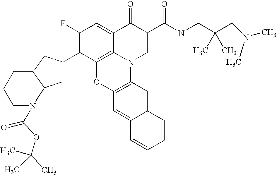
C1(F)=C(C2CC3C(C2)CCCN3C(OC(C)(C)C)=O)C2=C3C(=C1)C(=O)C(C(NCC(CN(C)C)(C)C)=O)=CN3C1=C(O2)C=C2C(=C1)C=CC=C2
